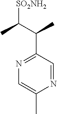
CC(C(C)C1=NC=C(C)N=C1)[SO2NH2]
